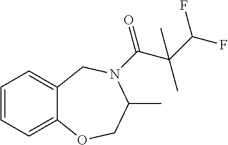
C1=CC=C2C(=C1)CN(C(=O)C(C)(C)C(F)F)C(C)CO2
